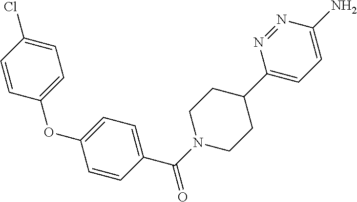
C1=CC(Cl)=CC=C1OC1=CC=C(C(N2CCC(C3=CC=C(N)N=N3)CC2)=O)C=C1
